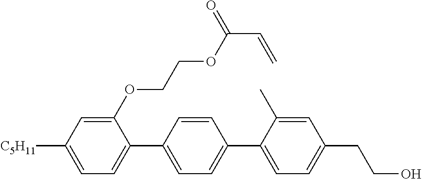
C1(OCCOC(C=C)=O)=CC([C5H11])=CC=C1C1=CC=C(C2=CC=C(CCO)C=C2C)C=C1
